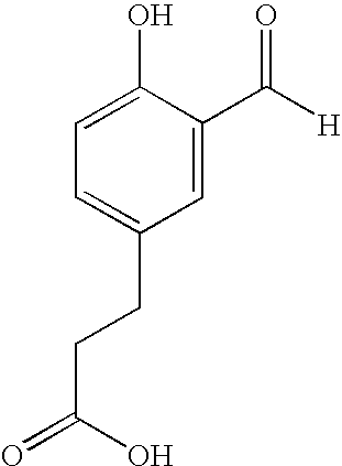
C1=C(O)C(C([H])=O)=CC(CCC(=O)O)=C1
